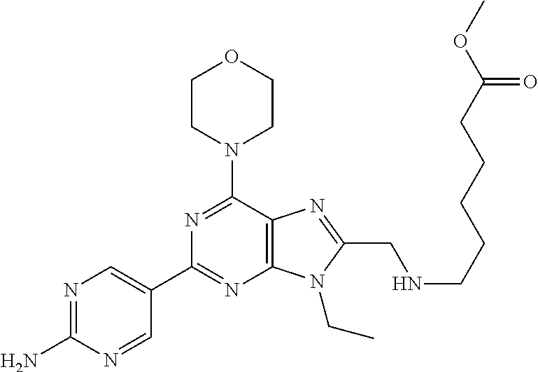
C1CN(C2=NC(C3=CN=C(N)N=C3)=NC3=C2N=C(CNCCCCCC(OC)=O)N3CC)CCO1
